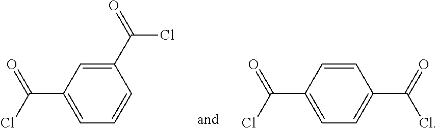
C1(C(=O)Cl)=CC(C(=O)Cl)=CC=C1.C1=CC(C(Cl)=O)=CC=C1C(=O)Cl
